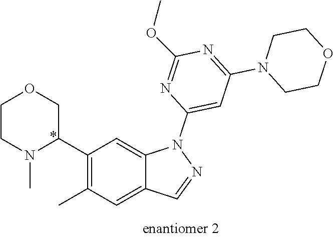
C1(C2COCCN2C)=C(C)C=C2C(=C1)N(C1=CC(N3CCOCC3)=NC(OC)=N1)N=C2
